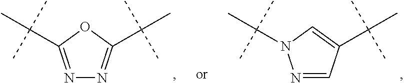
N1=CC(C(C)(C)C)=CN1C(C)(C)C.N1=C(C(C)(C)C)OC(C(C)(C)C)=N1
